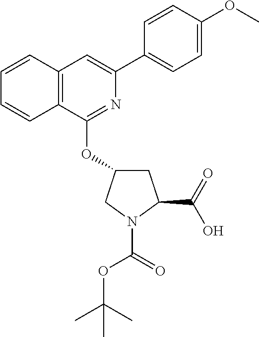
C12=C(C(OC3CC(C(=O)O)N(C(=O)OC(C)(C)C)C3)=NC(C3=CC=C(OC)C=C3)=C1)C=CC=C2
